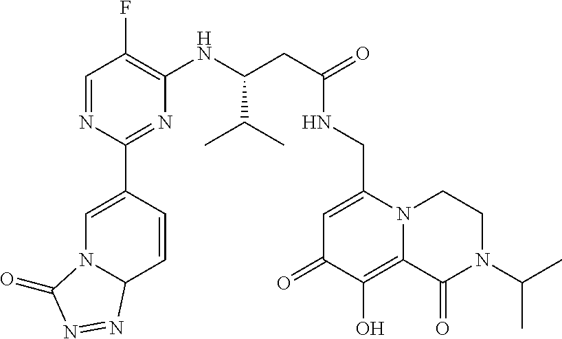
C1=NC(C2=CN3C(C=C2)N=NC3=O)=NC(NC(CC(=O)NCC2=CC(=O)C(O)=C3N2CCN(C(C)C)C3=O)C(C)C)=C1F
